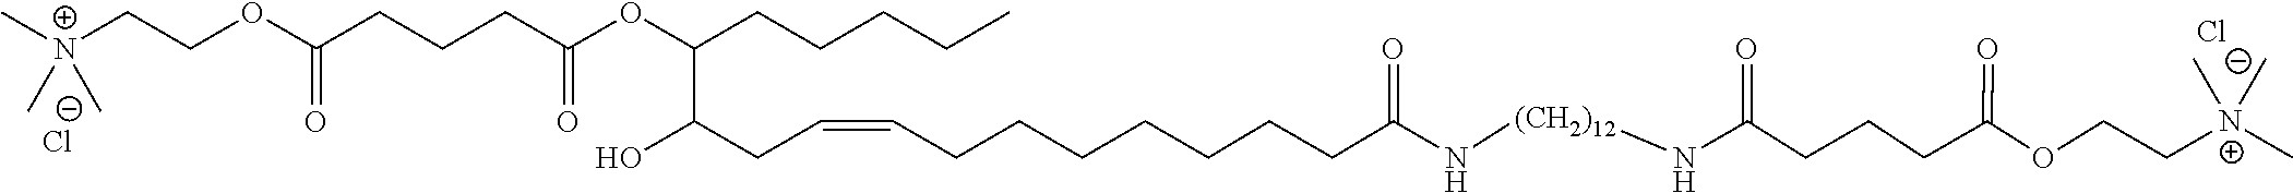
C[N+](CCOC(CCCC(OC(CCCCC)C(CC=CCCCCCCCC(N[(CH2)12]NC(=O)CCCC(OCC[N+](C)(C)C)=O)=O)O)=O)=O)(C)C.[Cl-].[Cl-]
